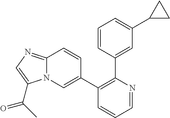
C1(C2=CN3C(=NC=C3C(C)=O)C=C2)=C(C2=CC(C3CC3)=CC=C2)N=CC=C1
